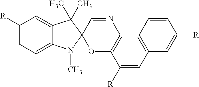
C1([R])=CC=C2C(=C1)C(C)(C)C1(N2C)OC2=C(N=C1)C1=C(C=C2[R])C=C([R])C=C1
